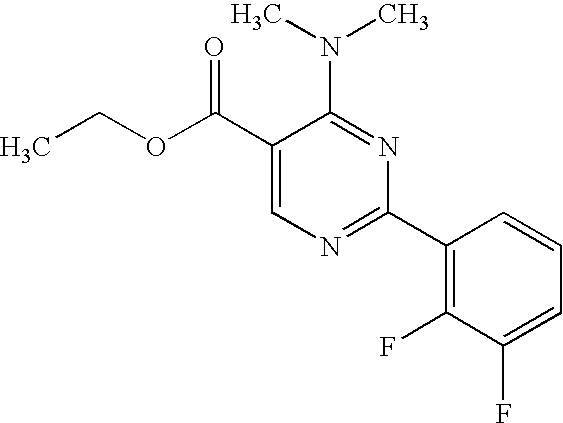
C1(C(OCC)=O)=CN=C(C2=C(F)C(F)=CC=C2)N=C1N(C)C
